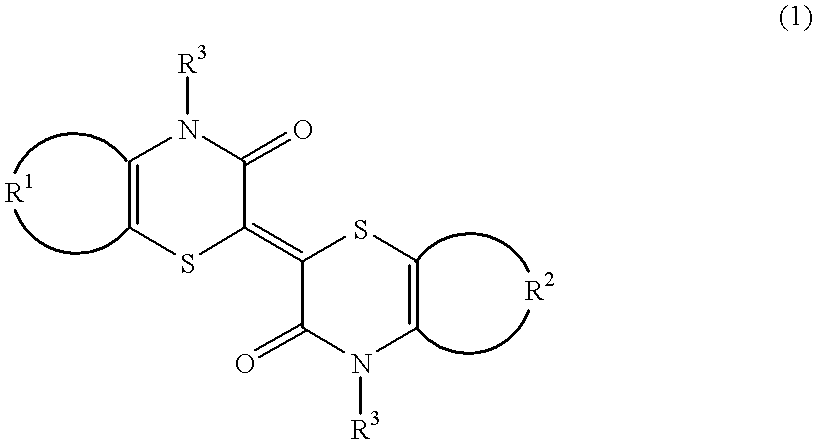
C1=CSC(=C2C(=O)N([R3])C=CS2)C(=O)N1[R3]
